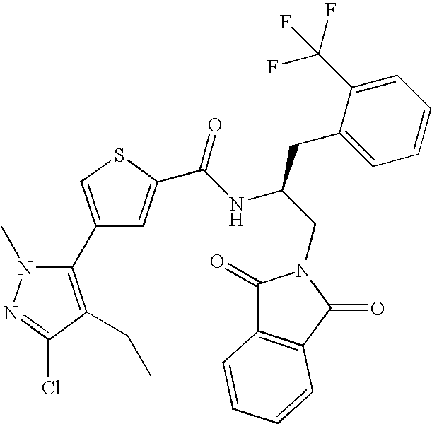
C1(C2=C(CC)C(Cl)=NN2C)=CSC(C(NC(CN2C(=O)C3=C(C2=O)C=CC=C3)CC2=CC=CC=C2C(F)(F)F)=O)=C1
